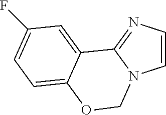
C1=CN=C2N1COC1=CC=C(F)C=C21
